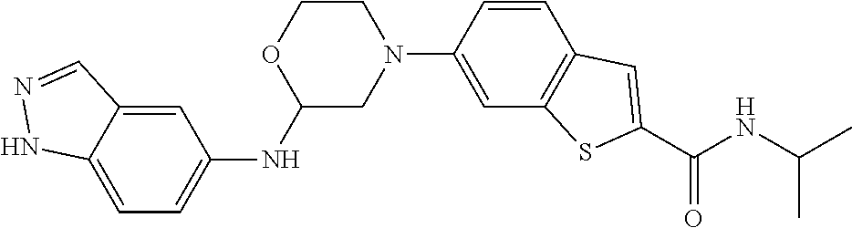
C12=CC=C(NC3CN(C4=CC5=C(C=C4)C=C(C(NC(C)C)=O)S5)CCO3)C=C1C=NN2
